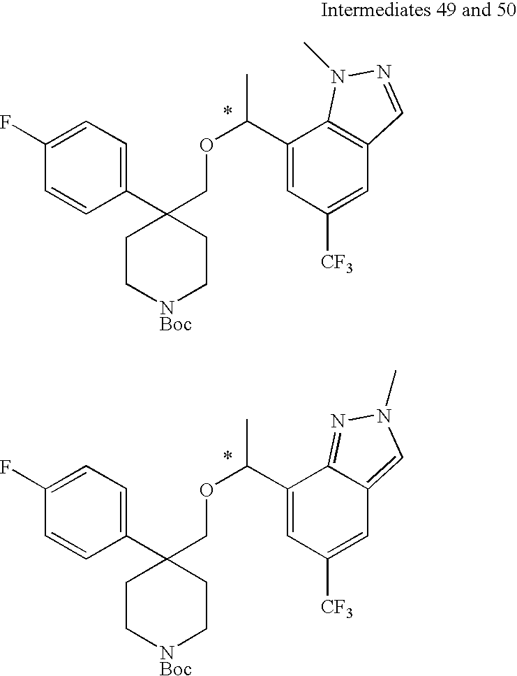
C1(C(OCC2(C3=CC=C(F)C=C3)CC[NBoc]CC2)C)=CC([CF3])=CC2=C1N(C)N=C2.C1(C(OCC2(C3=CC=C(F)C=C3)CC[NBoc]CC2)C)=CC([CF3])=CC2=CN(C)N=C12
